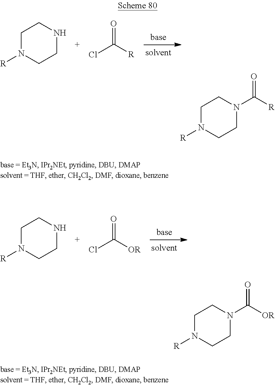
C1N([R])CCNC1.ClC([R])=O.C1N([R])CCNC1.ClC([OR])=O.C1N([R])CCN(C([R])=O)C1.C1N([R])CCN(C([OR])=O)C1
